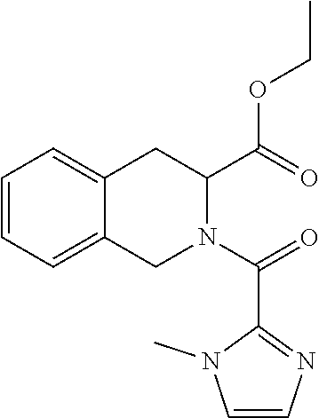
C1=CC=C2C(=C1)CC(C(OCC)=O)N(C(=O)C1=NC=CN1C)C2
